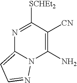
N1=C([SCHEt2])C([CN])=C(N)N2C1=CC=N2
